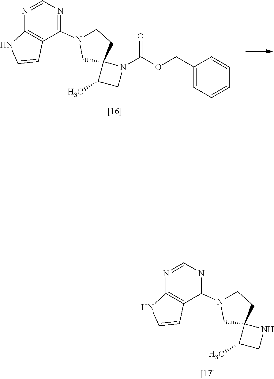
N1C2(C(C)C1)CCN(C1=NC=NC3=C1C=CN3)C2.C1(COC(N2C3(C(C)C2)CCN(C2=NC=NC4=C2C=CN4)C3)=O)=CC=CC=C1
